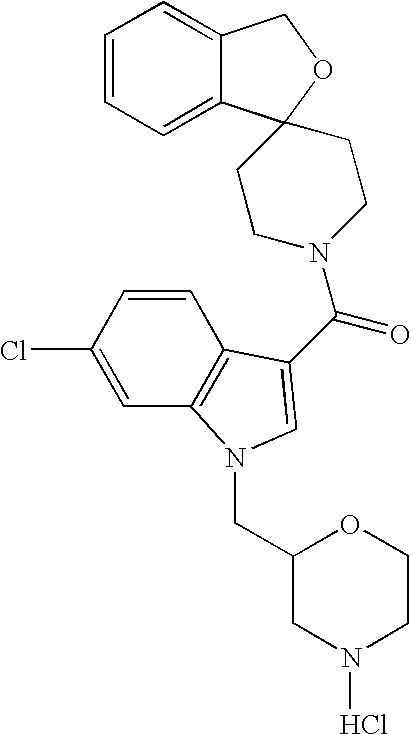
C1=CC=C2C(=C1)COC21CCN(C(=O)C2=CN(CC3CN(Cl)CCO3)C3=C2C=CC(Cl)=C3)CC1
